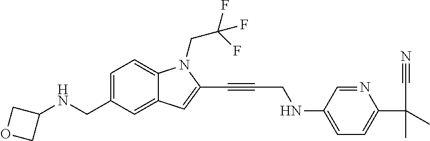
C1=C(CNC2COC2)C=C2C(=C1)N(CC(F)(F)F)C(C#CCNC1=CC=C(C(C)(C)C#N)N=C1)=C2
